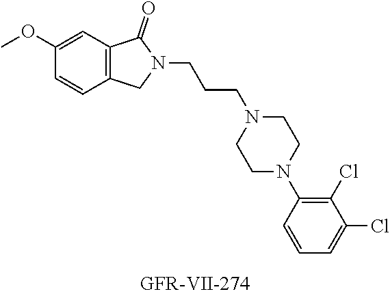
C12=C(C=C(OC)C=C1)C(=O)N(CCCN1CCN(C3=C(Cl)C(Cl)=CC=C3)CC1)C2
